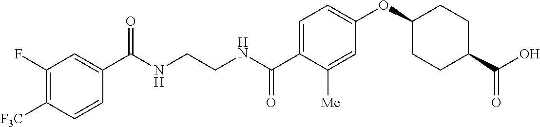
C(NCCNC(C1=CC=C(OC2CCC(C(O)=O)CC2)C=C1[Me])=O)(=O)C1=CC(F)=C([F3C])C=C1
